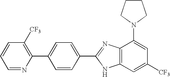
C1=NC(C2=CC=C(C3=NC4=C(N3)C=C([CF3])C=C4N3CCCC3)C=C2)=C([CF3])C=C1
